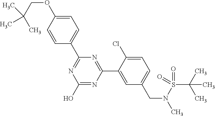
N1=C(C2=CC=C(OCC(C)(C)C)C=C2)N=C(C2=CC(CN(S(C(C)(C)C)(=O)=O)C)=CC=C2Cl)N=C1O
